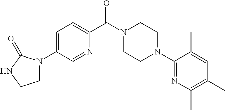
C1=C(N2CCNC2=O)C=NC(C(N2CCN(C3=NC(C)=C(C)C=C3C)CC2)=O)=C1
